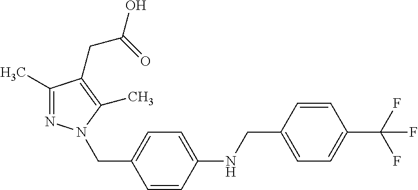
C1=C(CNC2=CC=C(CN3N=C(C)C(CC(=O)O)=C3C)C=C2)C=CC(C(F)(F)F)=C1
